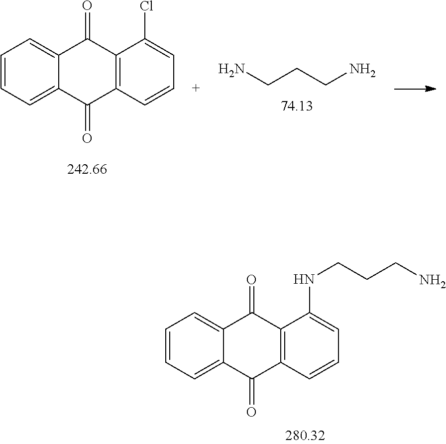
C1=CC=C2C(=C1)C(=O)C1=C(C2=O)C=CC=C1NCCCN.C1=CC=C2C(=C1)C(=O)C1=C(C2=O)C=CC=C1Cl.C(CCN)N
